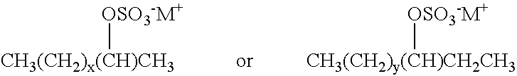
[CH3(CH2)x(CH)CH3][OSO3-M+].[CH3(CH2)y(CH)CH2CH3][OSO3-M+]
